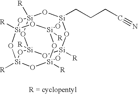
[R][Si]12O[Si]3(CCCC#N)O[Si]4([R])O[Si]([R])(O1)O[Si]1([R])O[Si]([R])(O[Si]([R])(O[Si]([R])(O1)O2)O3)O4
